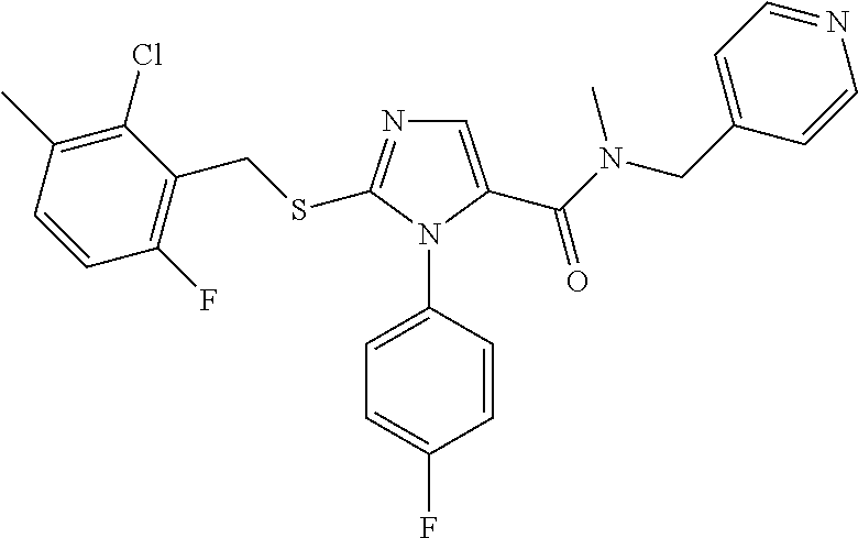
C1=CC(C)=C(Cl)C(CSC2=NC=C(C(N(CC3=CC=NC=C3)C)=O)N2C2=CC=C(F)C=C2)=C1F
